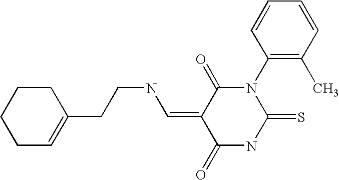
C(CC1=CCCCC1)NC=C1C(=O)N(C2=C(C)C=CC=C2)C(=S)NC1=O
